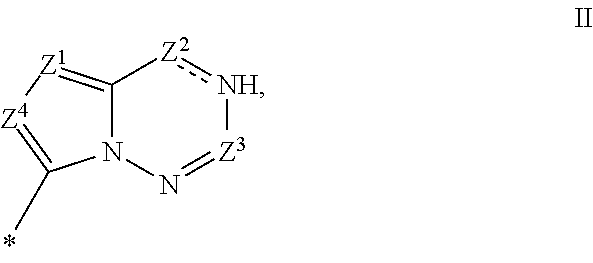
N12C(=[Z1][Z4]=C1C)[Z2]:[NH][Z3]=N2
